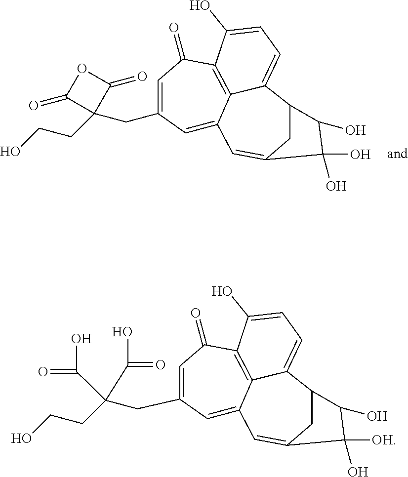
OCCC1(CC2=CC(=O)C3=C4C(=C2)C=C2CC(C4=CC=C3O)C(O)C2(O)O)C(=O)OC1=O.OCCC(CC1=CC(=O)C2=C3C(=C1)C=C1CC(C3=CC=C2O)C(O)C1([OH])O)(C(O)=O)C(O)=O
